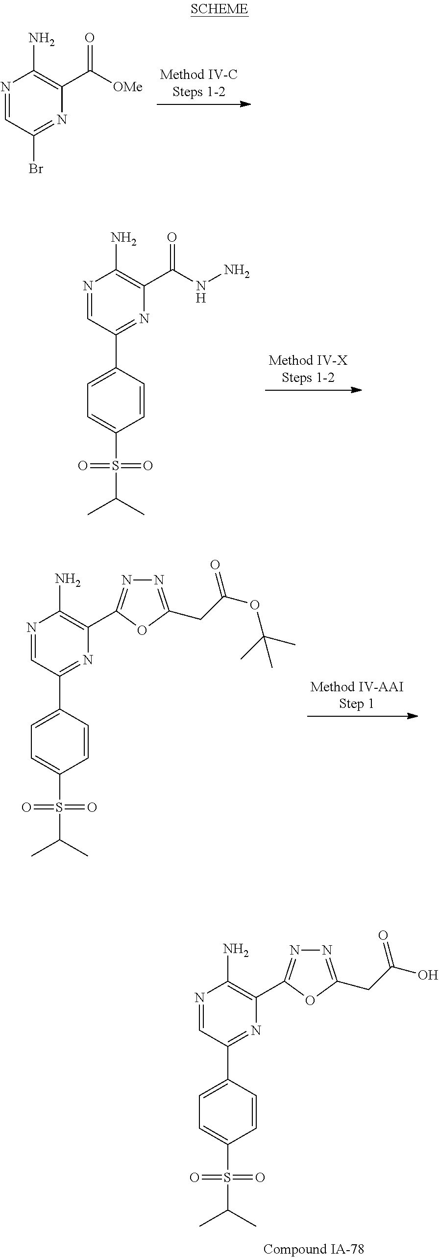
N1=CC(Br)=NC(C([OMe])=O)=C1N.N1=CC(C2=CC=C(S(=O)(=O)C(C)C)C=C2)=NC(C(NN)=O)=C1N.N1=CC(C2=CC=C(S(=O)(=O)C(C)C)C=C2)=NC(C2=NN=C(CC(OC(C)(C)C)=O)O2)=C1N.N1=CC(C2=CC=C(S(=O)(=O)C(C)C)C=C2)=NC(C2=NN=C(CC(O)=O)O2)=C1N
